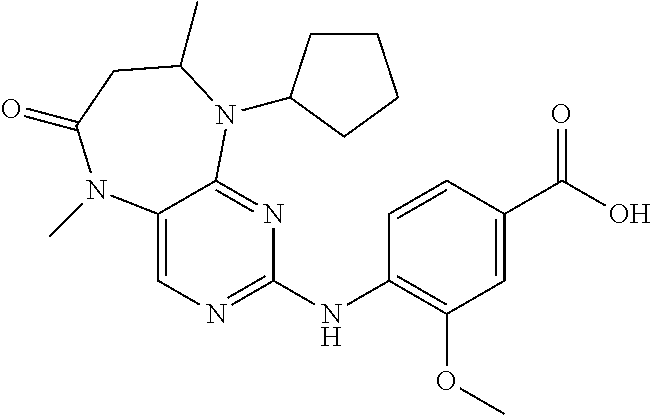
C12=CN=C(NC3=C(OC)C=C(C(O)=O)C=C3)N=C1N(C1CCCC1)C(C)CC(=O)N2C
